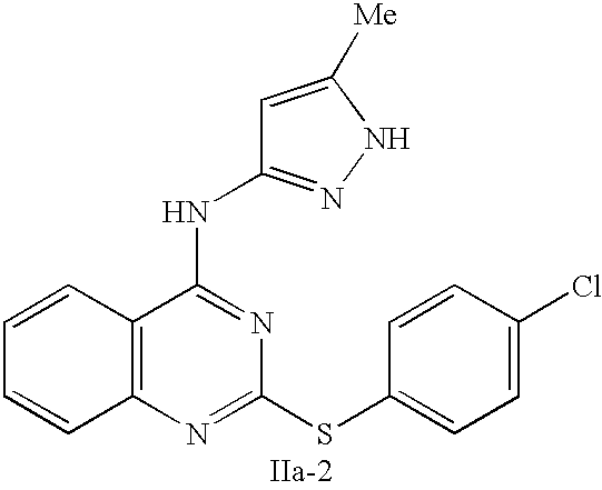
C12=C(N=C(SC3=CC=C(Cl)C=C3)N=C1NC1=NNC([Me])=C1)C=CC=C2
